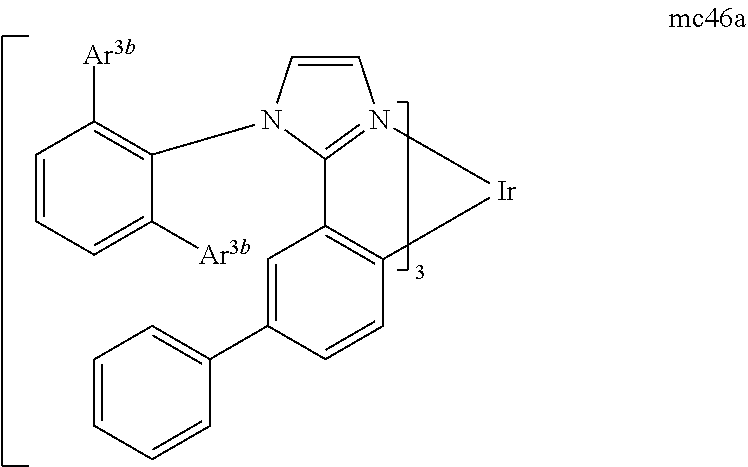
C1=C(C2=CC=CC=C2)C=CC2=C1C1=N(C=CN1C1=C([Ar3b])C=CC=C1[Ar3b])[Ir]2
